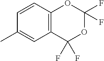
C12=C(C=CC(C)=C1)OC(F)(F)OC2(F)F
